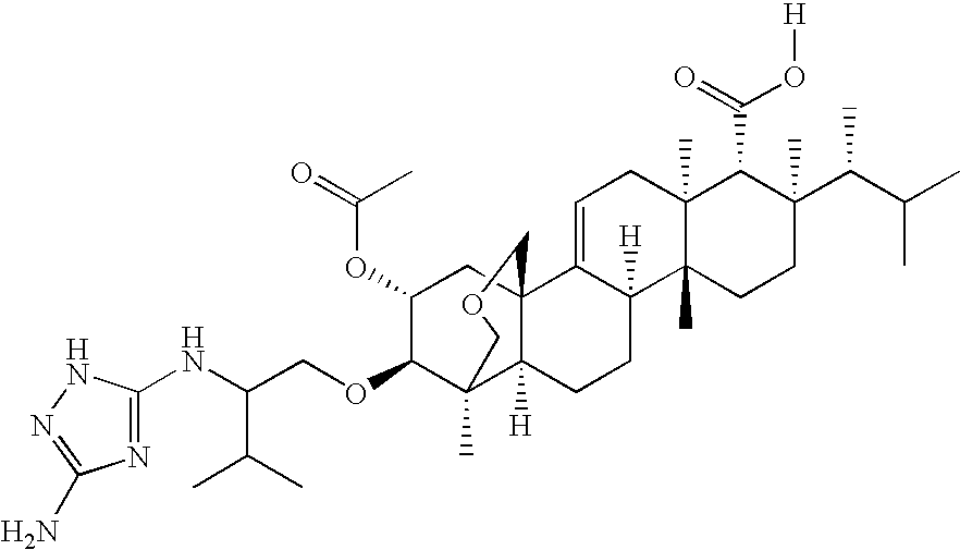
C1=C2C([H])(C3(C)C(C)(C1)C(C(=O)O[H])C(C(C(C)C)C)(C)CC3)CCC1([H])C3(C)C(OCC(NC4=NC(N)=NN4)C(C)C)C(OC(=O)C)CC21COC3
